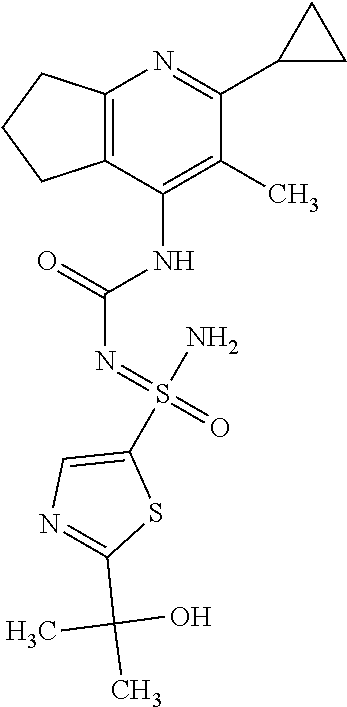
C12=C(C(NC(N=S(=O)(N)C3=CN=C(C(C)(O)C)S3)=O)=C(C)C(C3CC3)=N1)CCC2
